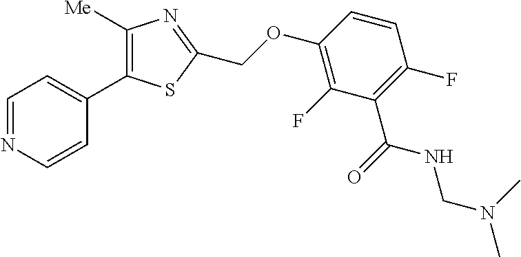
C1=NC=CC(C2=C([Me])N=C(COC3=C(F)C(C(=O)NCN(C)C)=C(F)C=C3)S2)=C1
